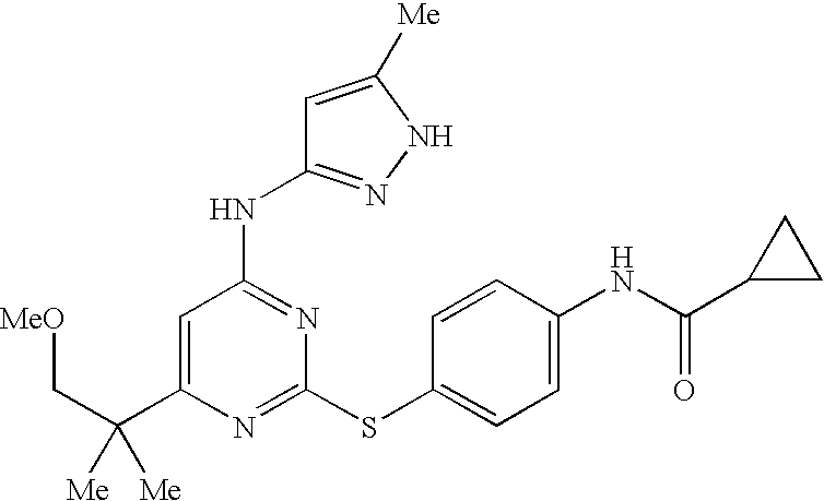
C1(C(C[MeO])([Me])[Me])=CC(NC2=NNC([Me])=C2)=NC(SC2=CC=C(NC(C3CC3)=O)C=C2)=N1
